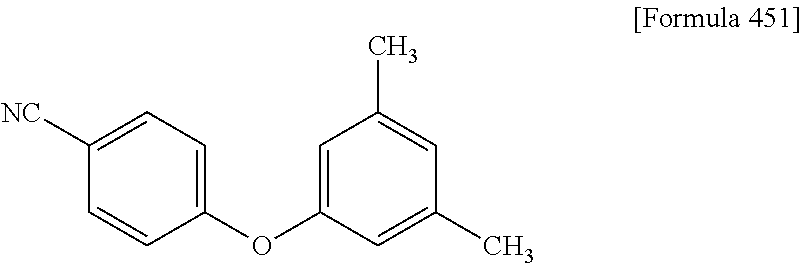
C1([NC])=CC=C(OC2=CC(C)=CC(C)=C2)C=C1
